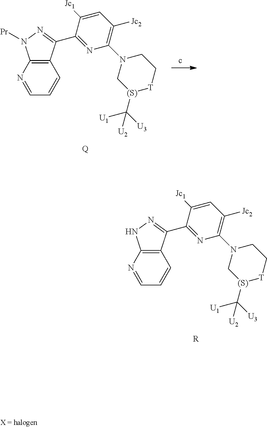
C1=NC2=C(C=C1)C(C1=NC(N3C[(S)](C([U3])([U1])[U2])[T]CC3)=C([Jc2])C=C1[Jc1])=NN2.[R].C1=NC2=C(C=C1)C(C1=NC(N3C[(S)](C([U3])([U1])[U2])[T]CC3)=C([Jc2])C=C1[Jc1])=NN2[Pr].[Q]
